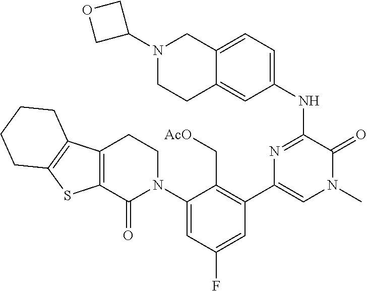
C1(C2=CN(C)C(=O)C(NC3=CC=C4C(=C3)CCN(C3COC3)C4)=N2)=C(C[AcO])C(N2CCC3=C(C2=O)SC2=C3CCCC2)=CC(F)=C1
